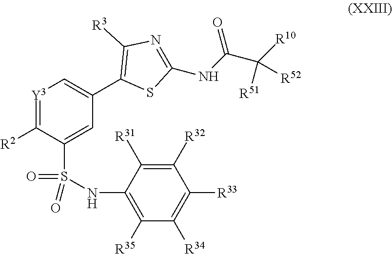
[Y3]1=C([R2])C(S(=O)(=O)NC2=C([R35])C([R34])=C([R33])C([R32])=C2[R31])=CC(C2=C([R3])N=C(NC(C([R10])([R51])[R52])=O)S2)=C1
